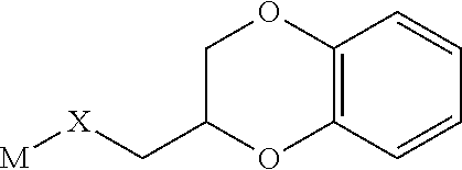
[M][X]CC1OC2=C(OC1)C=CC=C2
